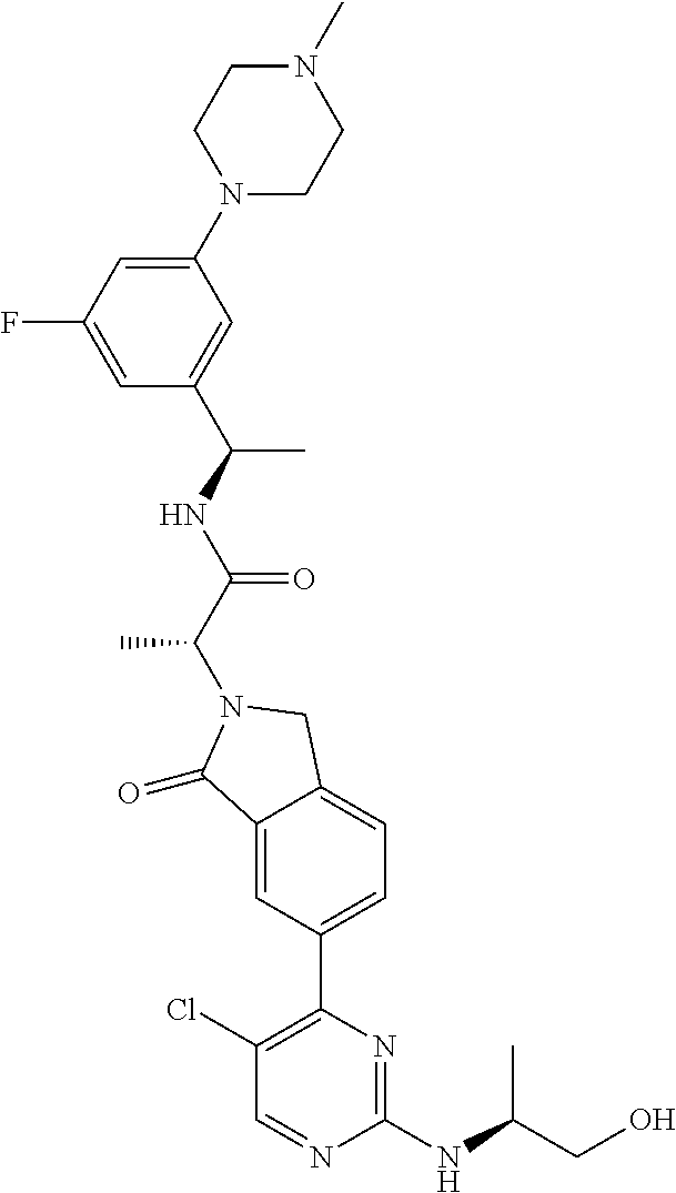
C1(=O)C2=CC(C3=C(Cl)C=NC(NC(CO)C)=N3)=CC=C2CN1C(C(=O)NC(C1=CC(N2CCN(C)CC2)=CC(F)=C1)C)C
